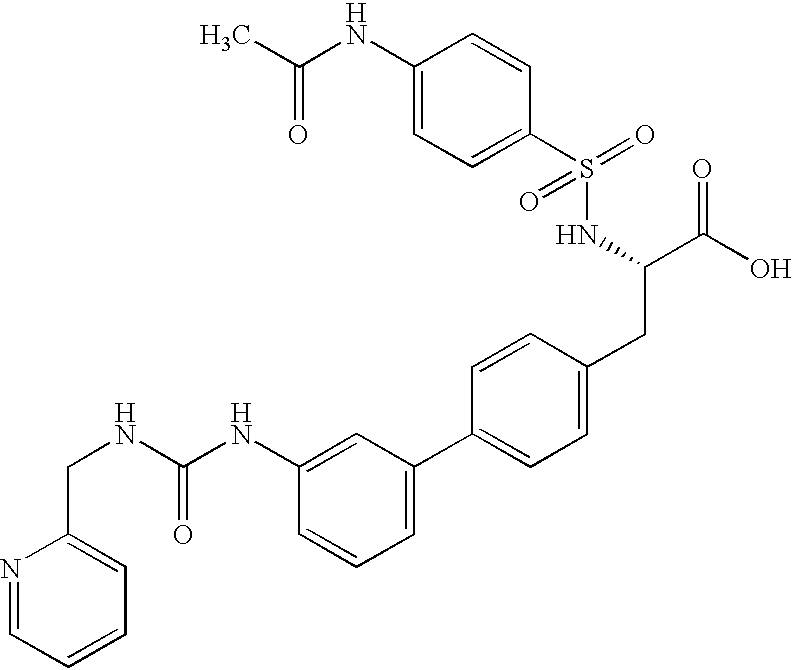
N1=CC=CC=C1CNC(NC1=CC(C2=CC=C(CC(C(O)=O)NS(=O)(=O)C3=CC=C(NC(=O)C)C=C3)C=C2)=CC=C1)=O
